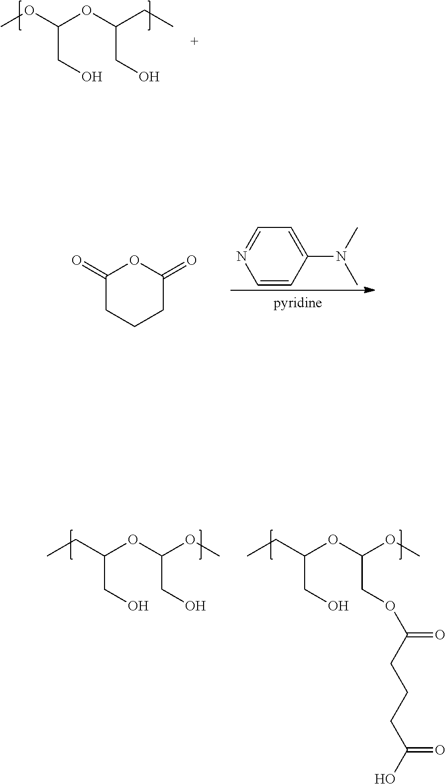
COC(OC(CC)CO)CO.C1(=O)CCCC(=O)O1.C1=CC(N(C)C)=CC=N1.CCC(OC(OC)CO)CO.CCC(OC(OC)COC(CCCC(O)=O)=O)CO
